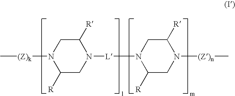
C[(Z)k]N1C([R])CN([L]N2C([R])CN([(Z)n]C)C([R])C2)C([R])C1
